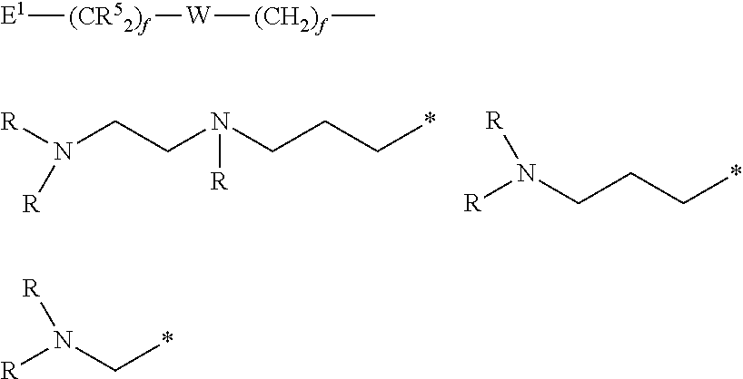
[R]N(CCN(CCC*)[R])[R].[R]N(CCC*)[R].[E1][(CR52)f][W][(CH2)f]C.[R]N(C*)[R]
